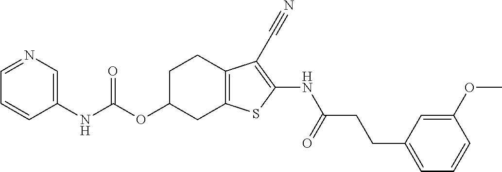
N(C(OC1CC2=C(CC1)C(C#N)=C(NC(CCC1=CC=CC(OC)=C1)=O)S2)=O)C1=CN=CC=C1
